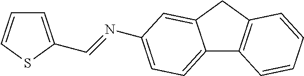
C12=CC=C(N=CC3=CC=CS3)C=C1CC1=C2C=CC=C1
